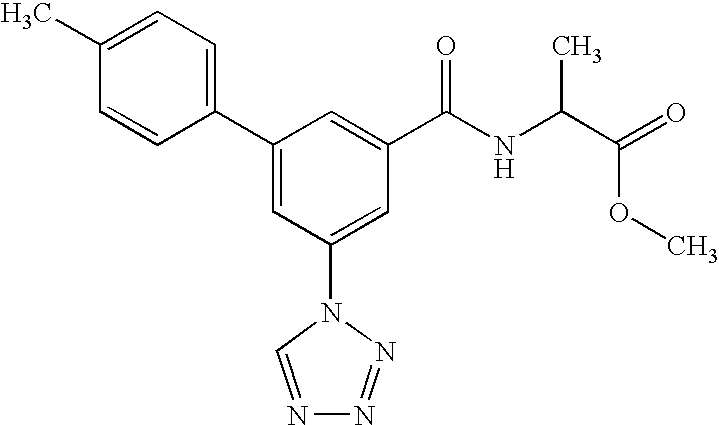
C1(C2=CC(N3C=NN=N3)=CC(C(NC(C(OC)=O)C)=O)=C2)=CC=C(C)C=C1
